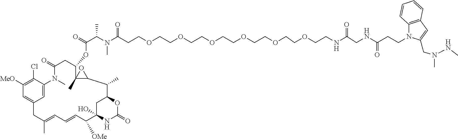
C1C2(O)NC(=O)OC1C(C)C1C(C)(O1)C(OC(=O)C(C)N(C)C(=O)CCOCCOCCOCCOCCOCCOCCNC(CNC(=O)CCN1C3=C(C=C1CN(NC)C)C=CC=C3)=O)CC(=O)N(C)C1=CC(=CC([MeO])=C1Cl)CC(C)=CC=CC2[OMe]
